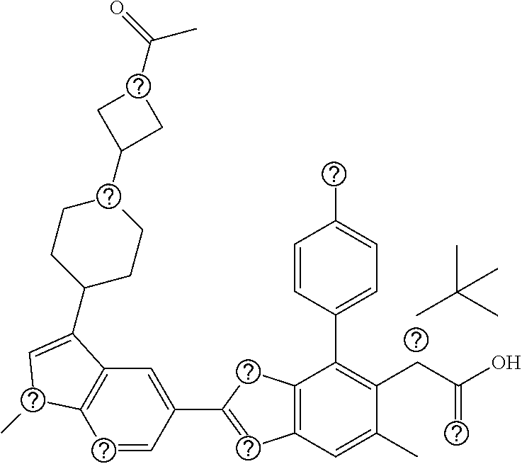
CC(C)(C)C.C1=CC(C2=CC3=C(C2)C(C2=CC=C(C)C=C2)=C(CC(O)=C)C(C)=C3)=CC2=C1C(C)C=C2C1CCC(C2CC(C(=O)C)C2)CC1
